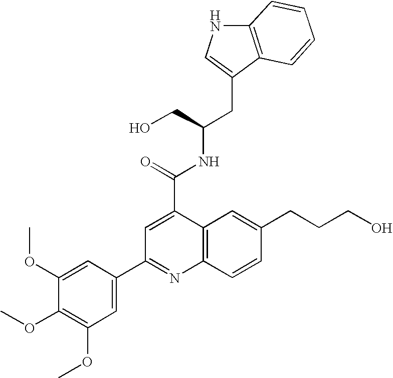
C12=C(C(CC(CO)NC(=O)C3=CC(C4=CC(OC)=C(OC)C(OC)=C4)=NC4=C3C=C(CCCO)C=C4)=CN1)C=CC=C2
